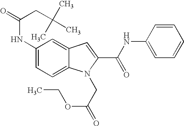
C1(NC(=O)CC(C)(C)C)=CC=C2C(=C1)C=C(C(=O)NC1=CC=CC=C1)N2CC(=O)OCC
